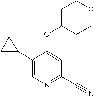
C1(C2CC2)=CN=C(C#N)C=C1OC1CCOCC1
